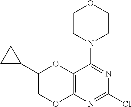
C12=C(N=C(Cl)N=C1N1CCOCC1)OCC(C1CC1)O2
